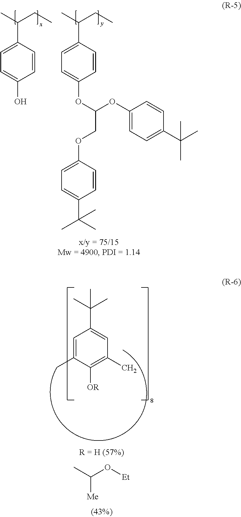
C1=C(C)C([OR])=C(C)C=C1C(C)(C)C.CC(O[Et])[Me].C1=C(C(C)CC)C=CC(O)=C1.C1=C(C(C)CC)C=CC(OC(COC2=CC=C(C(C)(C)C)C=C2)OC2=CC=C(C(C)(C)C)C=C2)=C1
